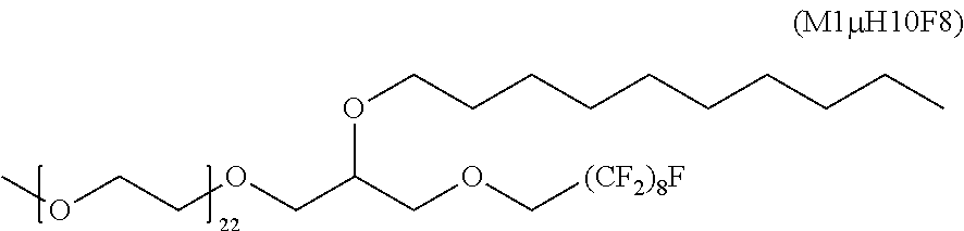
COCCOCC(COC[(CF2)8F])OCCCCCCCCCC
